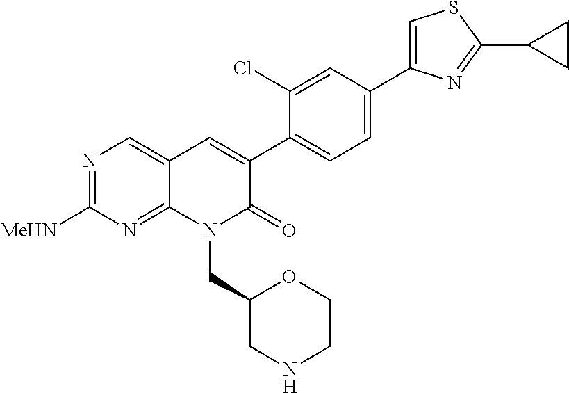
N1=C([MeHN])N=C2C(=C1)C=C(C1=CC=C(C3=CSC(C4CC4)=N3)C=C1Cl)C(=O)N2CC1OCCNC1
